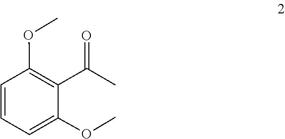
C1=C(OC)C(C(=O)C)=C(OC)C=C1
